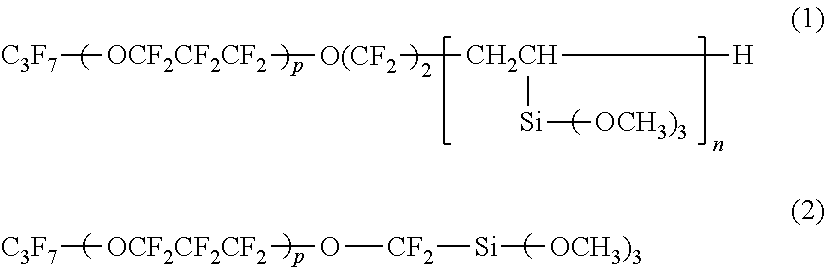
[C3F7][OCF2CF2CF2][O(CF2][CH2CH]([H])[Si][OCH3)3].[C3F7][OCF2CF2CF2]O[CF2][Si][OCH3)3]
